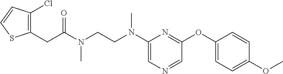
C1(N(CCN(C(CC2=C(Cl)C=CS2)=O)C)C)=CN=CC(OC2=CC=C(OC)C=C2)=N1
